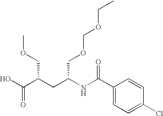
OC(C(COC)CC(NC(C1=CC=C(Cl)C=C1)=O)COCOCC)=O
